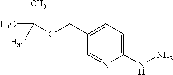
C1(NN)=CC=C(COC(C)(C)C)C=N1
